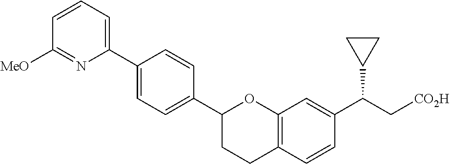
C1(C2=CC=C(C3CCC4=C(O3)C=C(C(C[CO2H])C3CC3)C=C4)C=C2)=CC=CC([MeO])=N1
